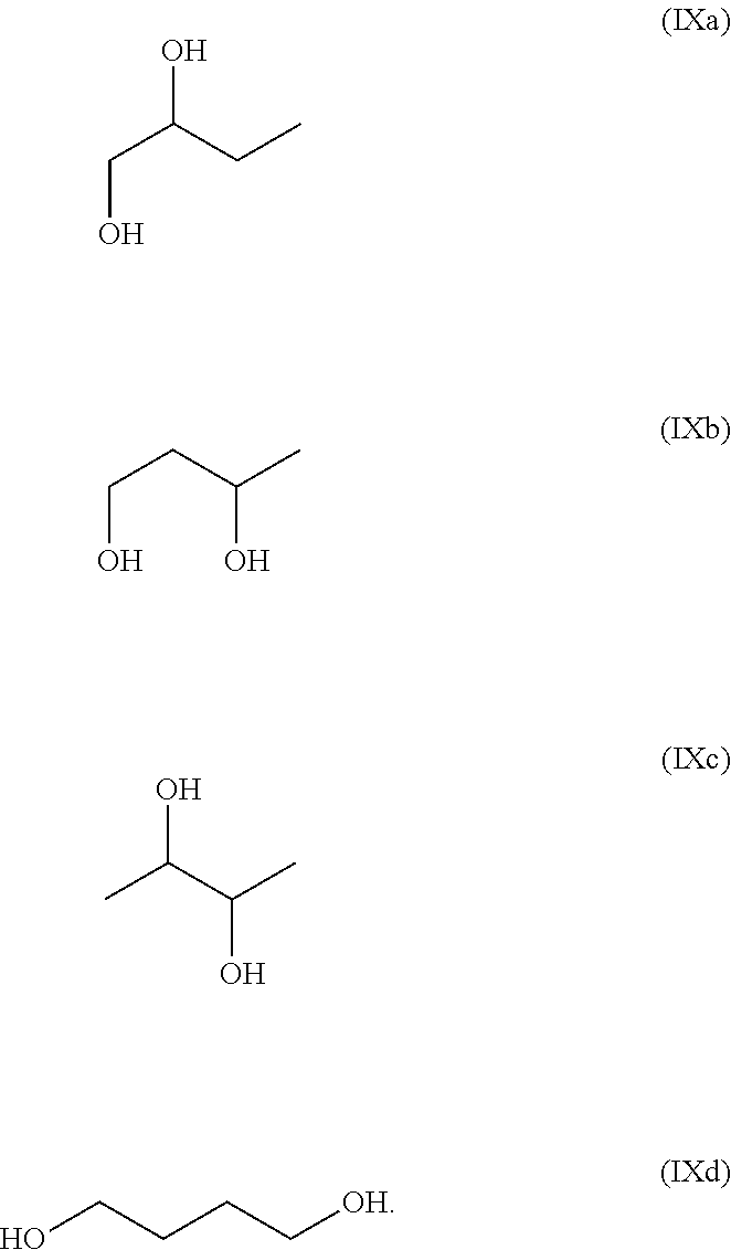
C(O)C(O)CC.C(O)CC(C)O.CC(C(C)O)O.OCCCC[OH]
